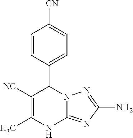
C1=CC(C2C([NC])=C(C)NC3=NC(N)=NN23)=CC=C1[CN]
